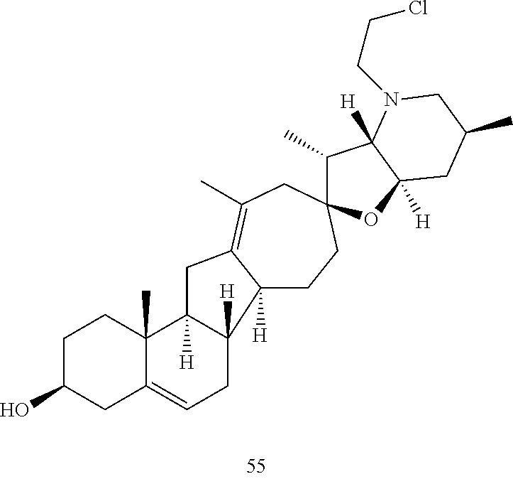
C1C(O)CC2=CCC3([H])C4([H])CCC5(CC(C)=C4CC3([H])C2(C)C1)C(C)C1([H])C([H])(O5)CC(C)CN1CCCl
